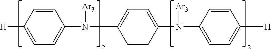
C1=CC(N(C2=CC=C(N([Ar3])C3=CC=C([H])C=C3)C=C2)[Ar3])=CC=C1[H]
